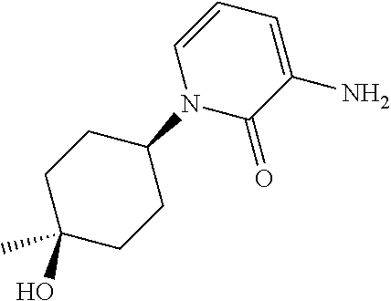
C1(O)(C)CCC(N2C(=O)C(N)=CC=C2)CC1
